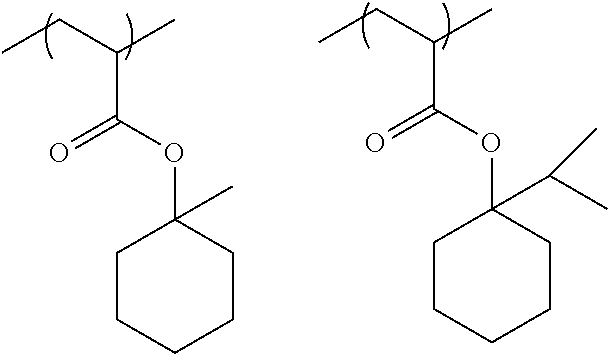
CCC(C)C(OC1(C)CCCCC1)=O.CCC(C)C(OC1(C(C)C)CCCCC1)=O
